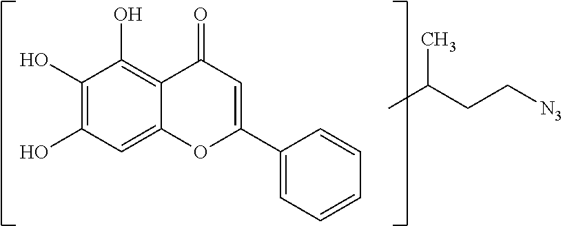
O1C(C2=CC=CC=C2)=CC(=O)C2=C(O)C(O)=C(O)C=C12.C(C(C)C)C[N3]
